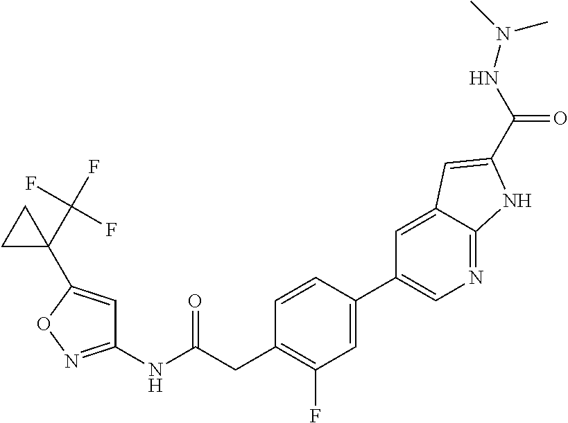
C1(NC(CC2=C(F)C=C(C3=CN=C4C(=C3)C=C(C(=O)NN(C)C)N4)C=C2)=O)=NOC(C2(C(F)(F)F)CC2)=C1
